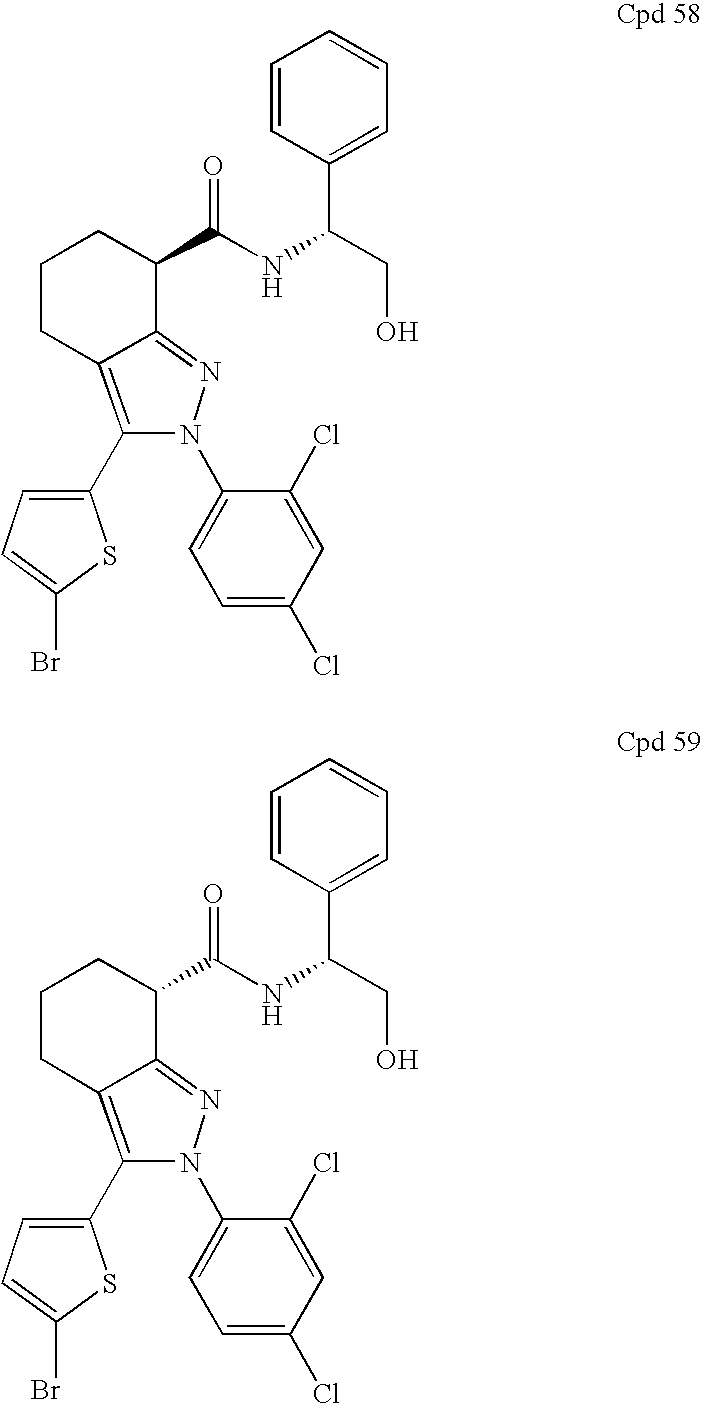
C1(N2C(C3=CC=C(Br)S3)=C3CCCC(C(NC(CO)C4=CC=CC=C4)=O)C3=N2)=CC=C(Cl)C=C1Cl.C1(N2C(C3=CC=C(Br)S3)=C3CCCC(C(NC(CO)C4=CC=CC=C4)=O)C3=N2)=CC=C(Cl)C=C1Cl
